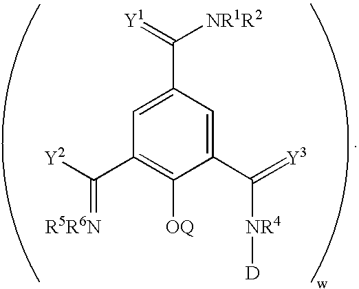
C1=C(C(=[Y1])[NR1R2])C=C(C(=[Y3])[NR4][D])C([OQ])=C1C([Y2])=[R5R6N]
